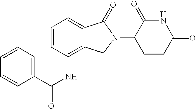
C1=C2C(=C(NC(=O)C3=CC=CC=C3)C=C1)CN(C1CCC(=O)NC1=O)C2=O
